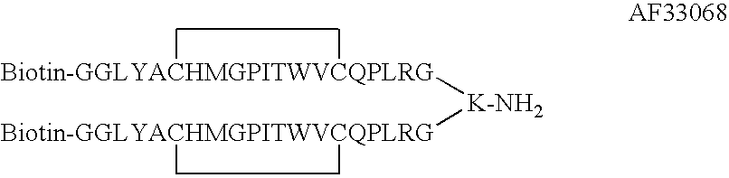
[Biotin-GGLYACHMGPITWVCQPLRG]([K-NH2][Biotin-GGLYACHMGPITWVCQPLRG](C)C)(C)C
